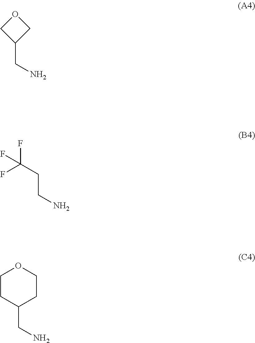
C1C(CN)CO1.FC(F)(CCN)F.C1(CN)CCOCC1
